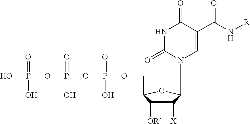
C1([X])C([OR])C(COP(OP(OP(O)(=O)O)(=O)O)(=O)O)OC1N1C=C(C(N[R])=O)C(=O)NC1=O
